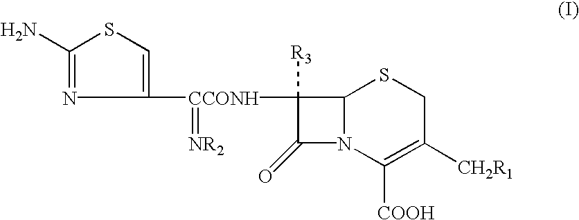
C1(N)=NC([CCONH](=[NR2])C2([R3])C(=O)N3C2SCC([CH2R1])=C3[COOH])=CS1
